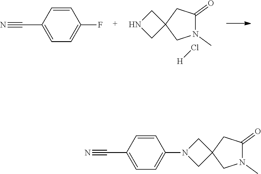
C1(C#N)=CC=C(F)C=C1.N1(C)C(=O)CC2(C1)CNC2.[H]Cl.C1(C#N)=CC=C(N2CC3(CC(=O)N(C)C3)C2)C=C1
